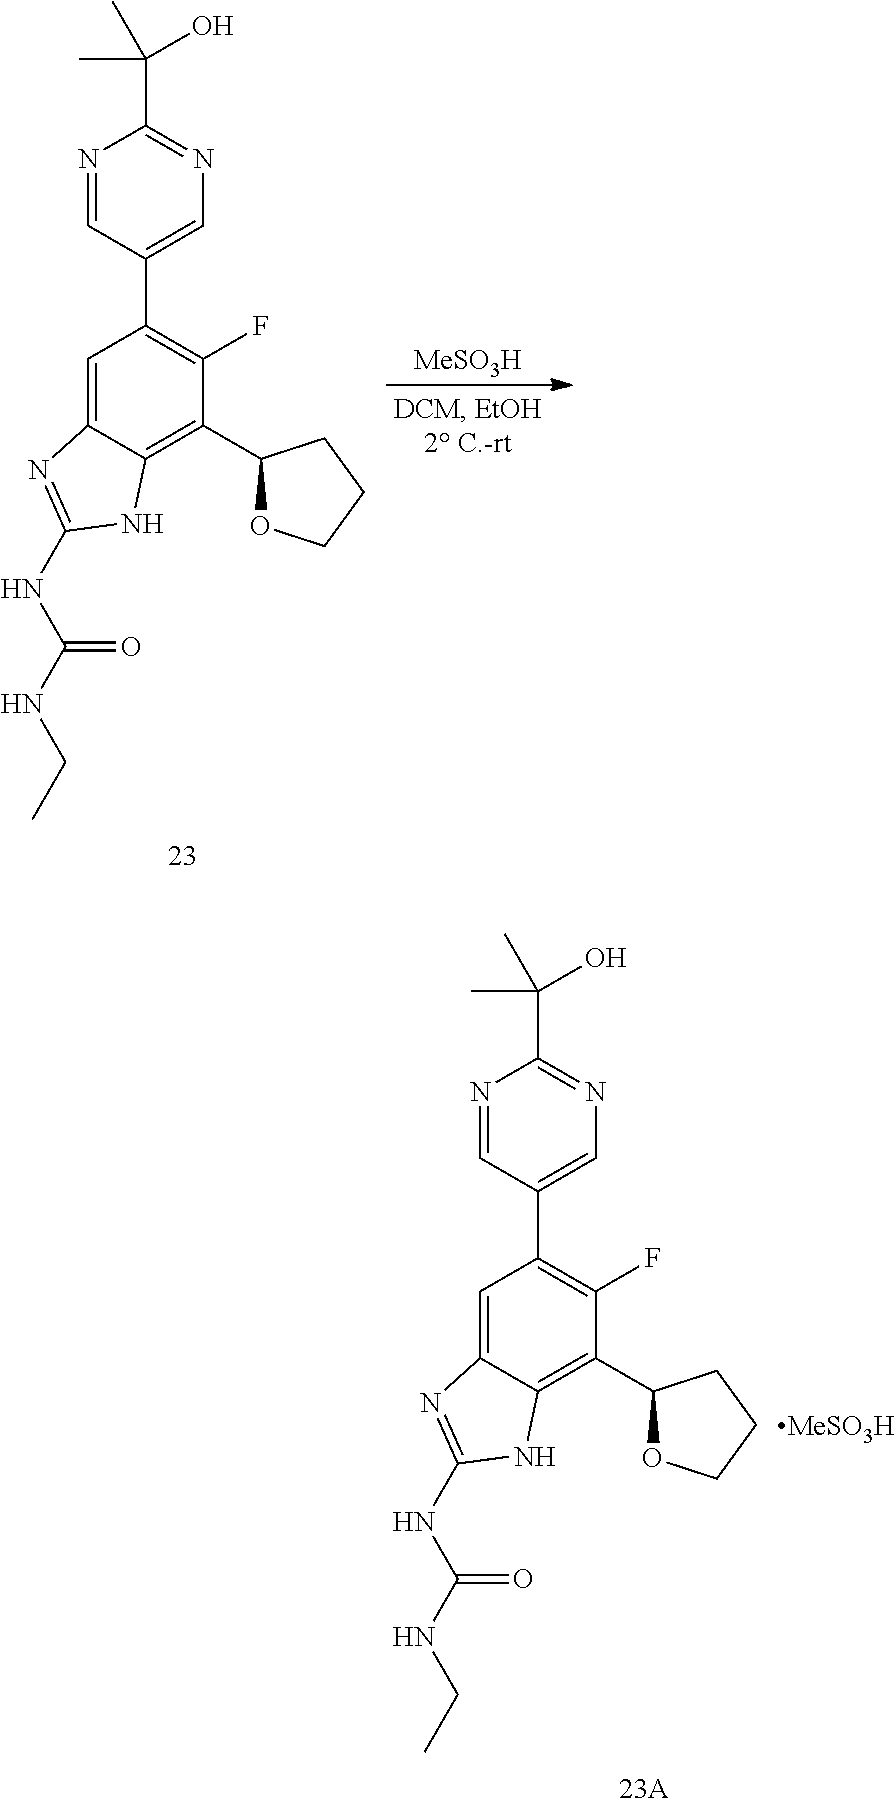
C1=C2C(=C(C3OCCC3)C(F)=C1C1=CN=C(C(C)(C)O)N=C1)NC(NC(=O)NCC)=N2.[MeSO3H].C1=C2C(=C(C3OCCC3)C(F)=C1C1=CN=C(C(C)(C)O)N=C1)NC(NC(=O)NCC)=N2.[MeSO3H]
